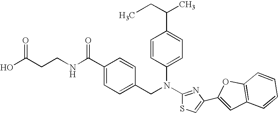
C(CCNC(C1=CC=C(CN(C2=CC=C(C(CC)C)C=C2)C2=NC(C3=CC4=C(O3)C=CC=C4)=CS2)C=C1)=O)(O)=O
